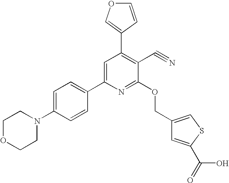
C1=C(N2CCOCC2)C=CC(C2=CC(C3=COC=C3)=C(C#N)C(OCC3=CSC(C(=O)O)=C3)=N2)=C1
